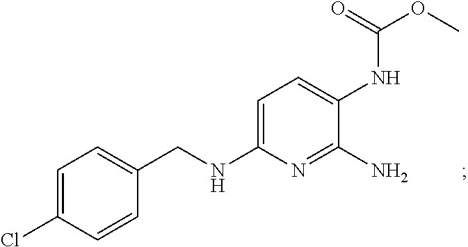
C1=C(Cl)C=CC(CNC2=CC=C(NC(OC)=O)C(N)=N2)=C1
